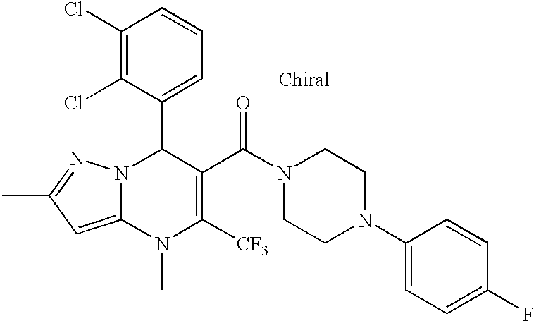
C1(Cl)=C(Cl)C(C2N3C(=CC(C)=N3)N(C)C([CF3])=C2C(N2CCN(C3=CC=C(F)C=C3)CC2)=O)=CC=C1
